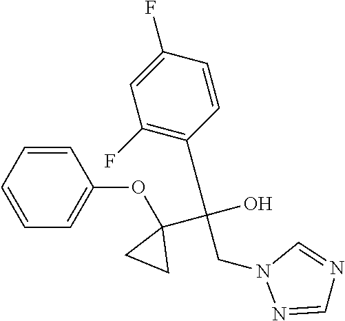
C1=CC=CC=C1OC1(C(O)(CN2N=CN=C2)C2=C(F)C=C(F)C=C2)CC1
